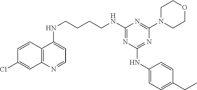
C12=C(N=CC=C1NCCCCNC1=NC(NC3=CC=C(CC)C=C3)=NC(N3CCOCC3)=N1)C=C(Cl)C=C2
